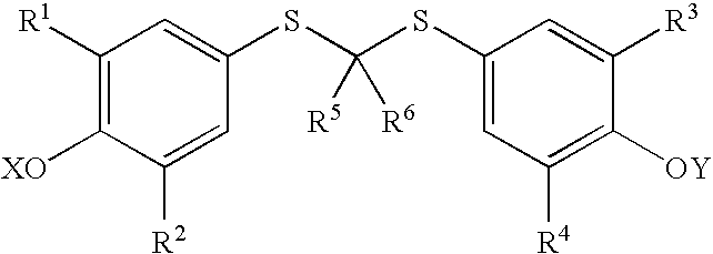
C1([R1])=C([XO])C([R2])=CC(SC(SC2=CC([R4])=C([OY])C([R3])=C2)([R5])[R6])=C1
